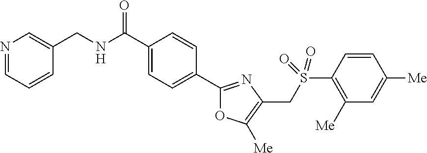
C1(C(NCC2=CN=CC=C2)=O)=CC=C(C2=NC(CS(C3=C([Me])C=C([Me])C=C3)(=O)=O)=C([Me])O2)C=C1
